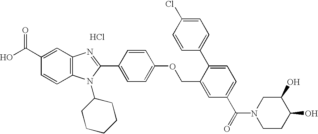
OC(C1=CC2=C(C=C1)N(C1CCCCC1)C(C1=CC=C(OCC3=CC(C(=O)N4CCC(O)C(O)C4)=CC=C3C3=CC=C(Cl)C=C3)C=C1)=N2)=O.Cl
